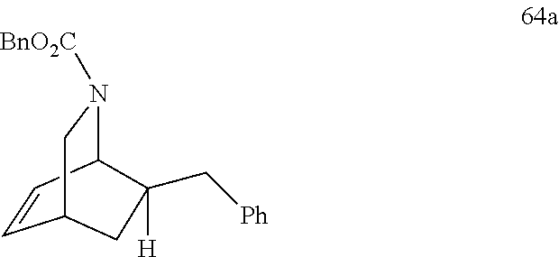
C1=CC2N([BnO2C])CC1CC2(C[Ph])[H]
